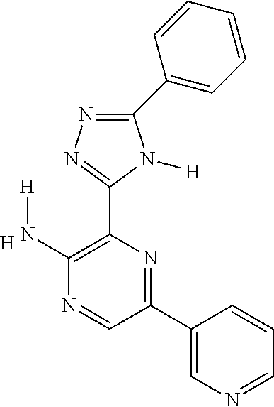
C1(C2=CN=CC=C2)=NC(C2=NN=C(C3=CC=CC=C3)N2[H])=C(N[H])N=C1.[H]
